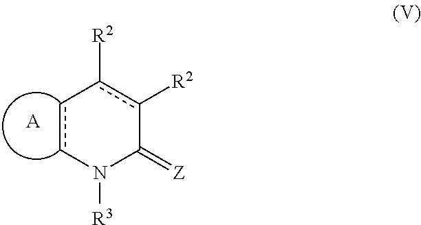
c1cN([R3])C(=[Z])c([R2])c-1[R2].[A]
